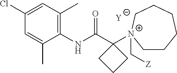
[Y].C1=C(C)C(NC(C2([N+]3(C[Z])CCCCCC3)CCC2)=O)=C(C)C=C1Cl
